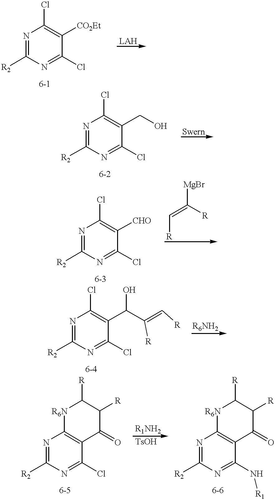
N1=C([R2])N=C(Cl)C([CO2Et])=C1Cl.N1=C([R2])N=C(Cl)C(CO)=C1Cl.N1=C([R2])N=C(Cl)C([CHO])=C1Cl.[R]C=C([MgBr])[R].N1=C([R2])N=C(Cl)C(C(C(=C[R])[R])O)=C1Cl.N1=C([R2])N=C(Cl)C2=C1[R6N]C([R])C([R])C2=O.N1=C([R2])N=C(N[R1])C2=C1[R6N]C([R])C([R])C2=O
